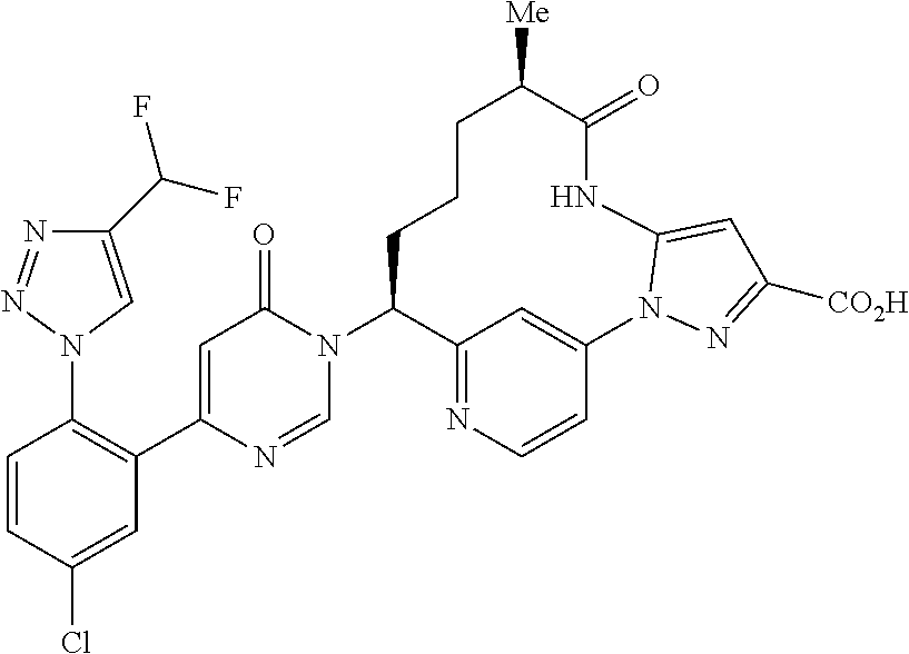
C1=CC(Cl)=CC(C2=CC(=O)N(C3C4=NC=CC(=C4)N4N=C([CO2H])C=C4NC(=O)C([Me])CCC3)C=N2)=C1N1C=C(C(F)F)N=N1
